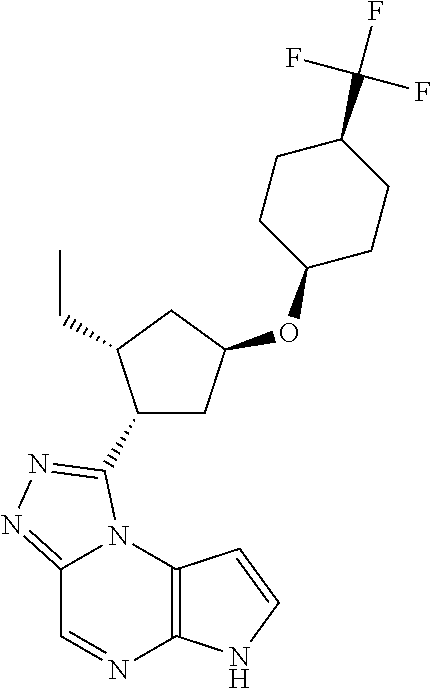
C12=NN=C(C3CC(OC4CCC(C(F)(F)F)CC4)CC3CC)N1C1=C(N=C2)NC=C1
